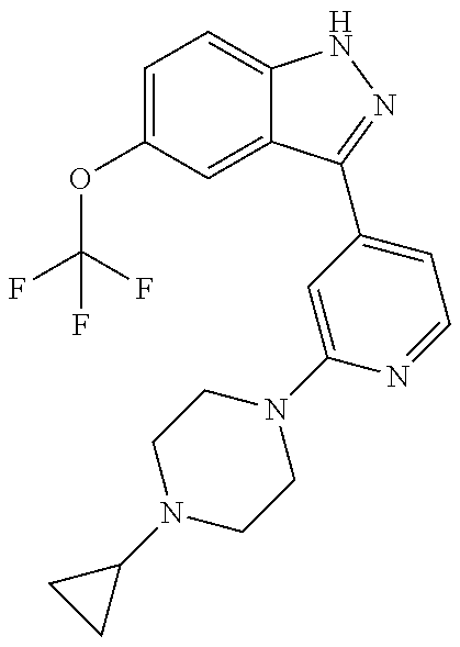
C1(OC(F)(F)F)=CC=C2C(=C1)C(C1=CC=NC(N3CCN(C4CC4)CC3)=C1)=NN2
